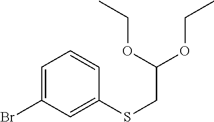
C1=C(Br)C=C(SCC(OCC)OCC)C=C1
